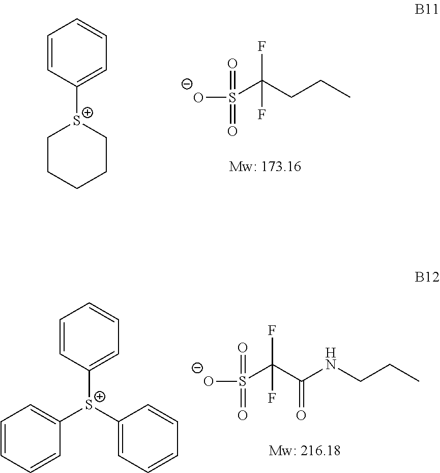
C1=CC([S+]2CCCCC2)=CC=C1.[O-]S(=O)(=O)C(CCC)(F)F.C1=CC([S+](C2=CC=CC=C2)C2=CC=CC=C2)=CC=C1.[O-]S(=O)(=O)C(C(NCCC)=O)(F)F
